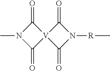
CN1C(=O)[V]2(C1=O)C(=O)N([R]C)C2=O
